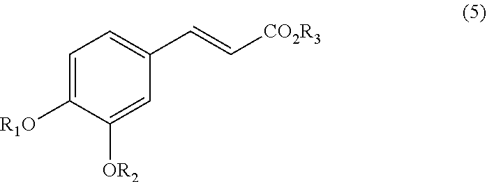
C1=C([R1O])C([OR2])=CC(C=C[CO2R3])=C1
